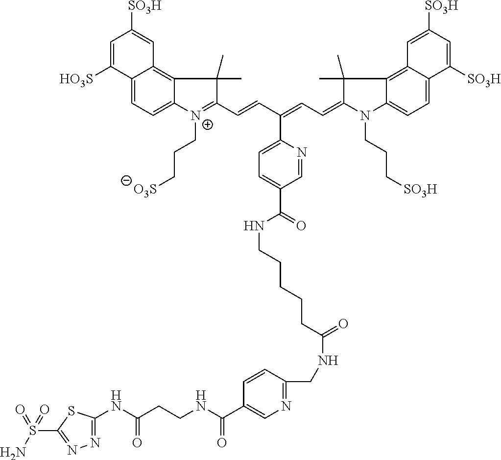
C12=CC=C3C(=C1C=C([SO3H])C=C2[HO3S])C(C)(C)C(C=CC(=CC=C1N(CCC[SO3H])C2=CC=C4C(=C2C1(C)C)C=C([SO3H])C=C4[SO3H])C1=CC=C(C(NCCCCCC(=O)NCC2=NC=C(C(NCCC(NC4=NN=C(S(=O)(N)=O)S4)=O)=O)C=C2)=O)C=N1)=[N+]3CCC[O3S]
